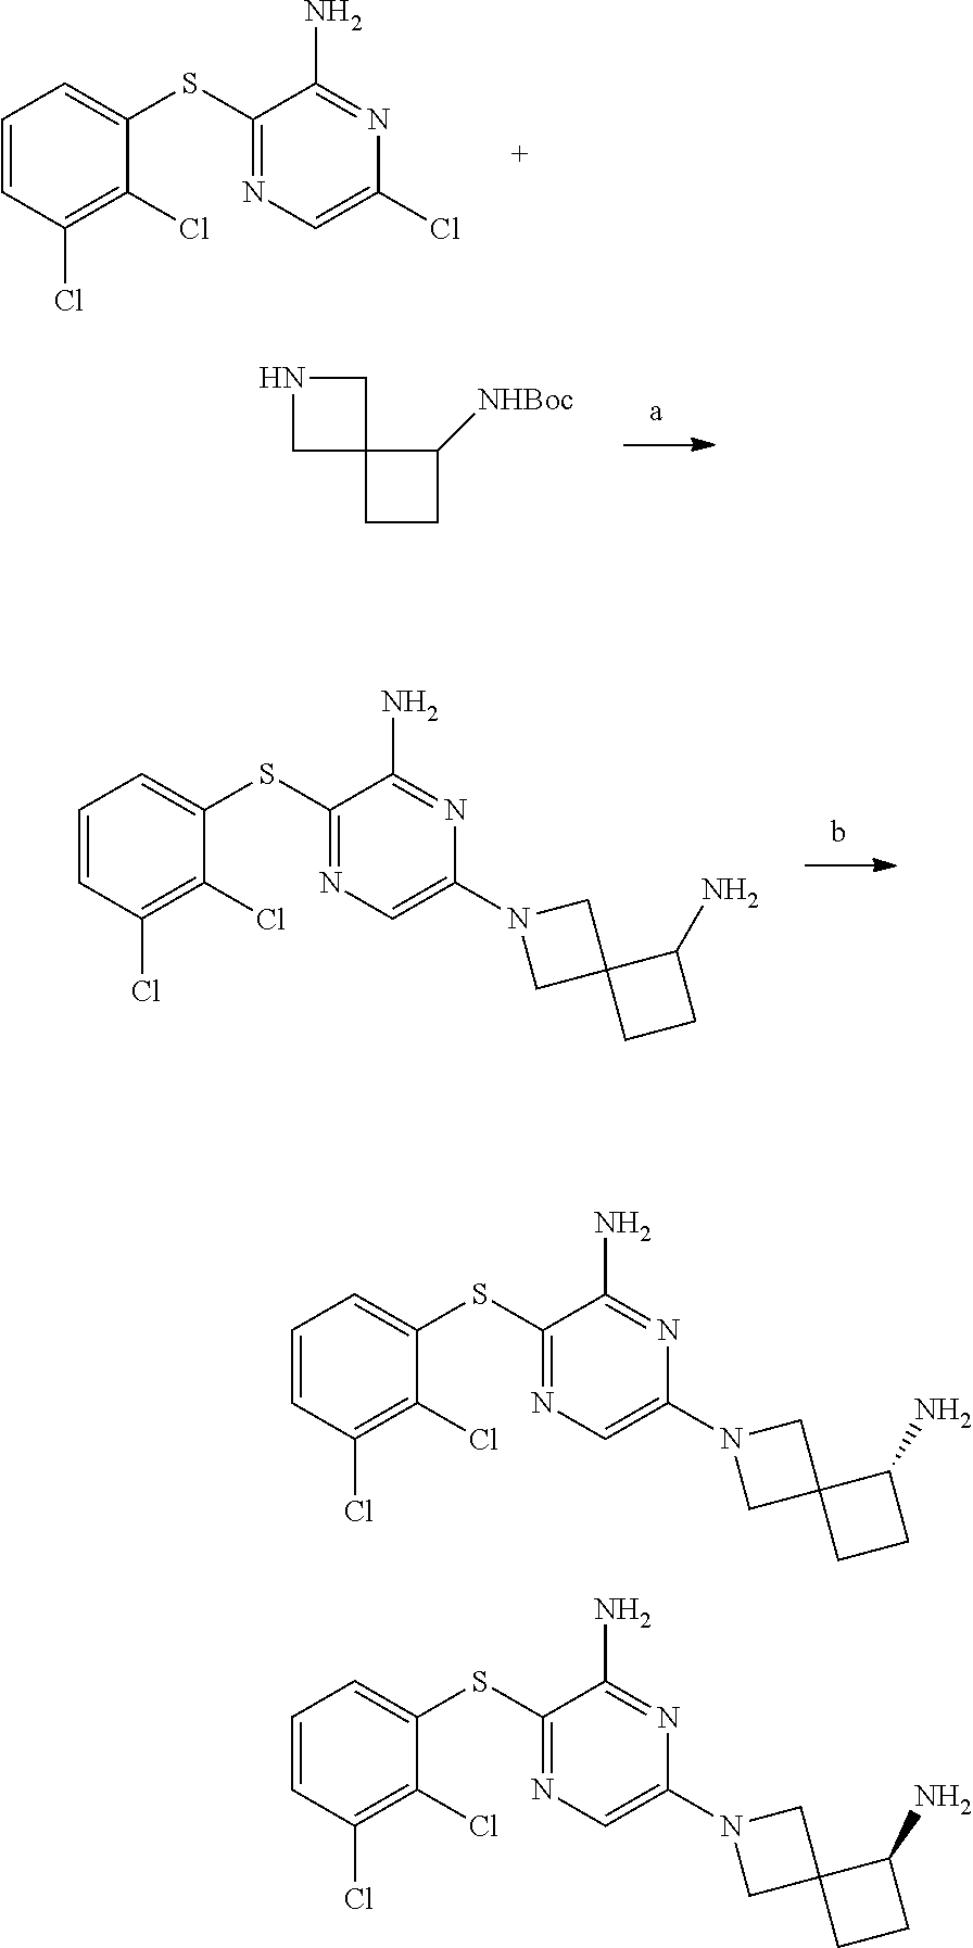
C1=CC(Cl)=C(Cl)C(SC2=NC=C(Cl)N=C2N)=C1.C1C2(CN1)CCC2[NHBoc].C1=CC(Cl)=C(Cl)C(SC2=NC=C(N3CC4(C3)CCC4N)N=C2N)=C1.C1=CC(Cl)=C(Cl)C(SC2=NC=C(N3CC4(C3)CCC4N)N=C2N)=C1.C1=CC(Cl)=C(Cl)C(SC2=NC=C(N3CC4(C3)CCC4N)N=C2N)=C1
